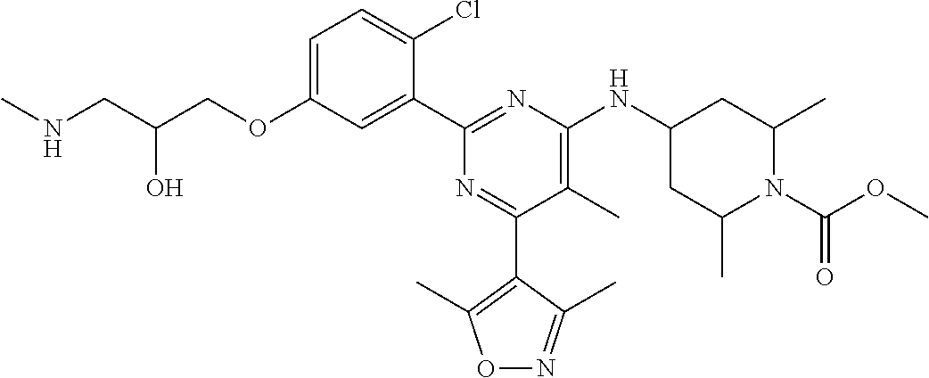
C1=C(OCC(CNC)O)C=C(C2=NC(NC3CC(C)N(C(=O)OC)C(C)C3)=C(C)C(C3=C(C)ON=C3C)=N2)C(Cl)=C1
